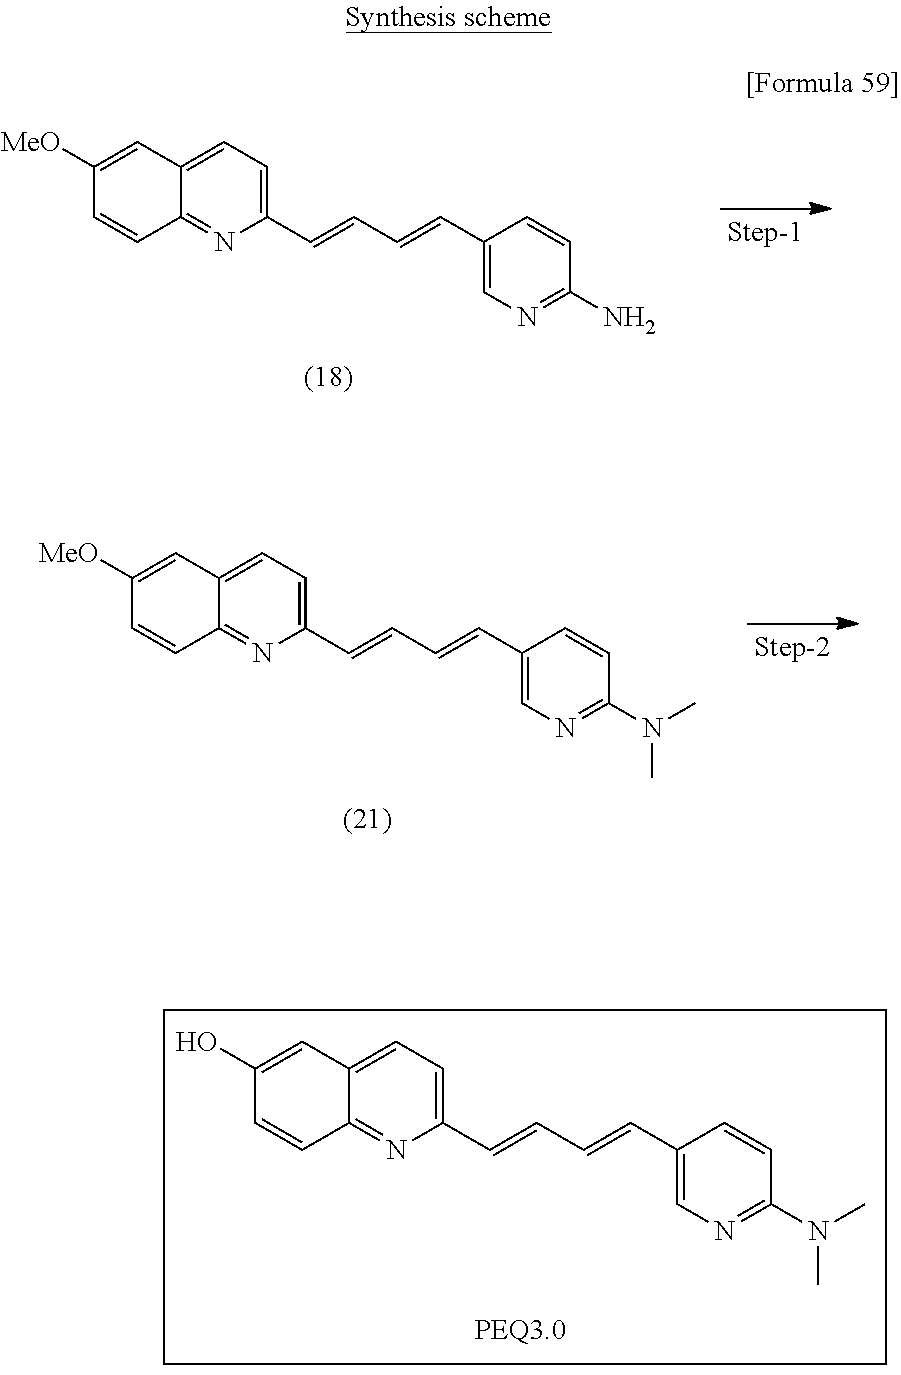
C1([MeO])=CC2=CC=C(C=CC=CC3=CN=C(N)C=C3)N=C2C=C1.C1([MeO])=CC2=CC=C(C=CC=CC3=CN=C(N(C)C)C=C3)N=C2C=C1.C1(O)=CC2=CC=C(C=CC=CC3=CN=C(N(C)C)C=C3)N=C2C=C1
